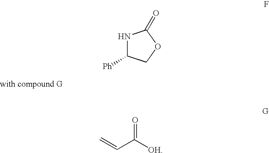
N1C([Ph])COC1=O.C=CC([OH])=O
